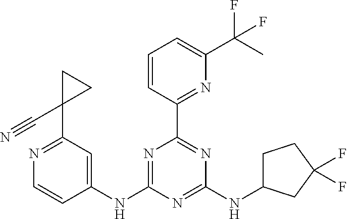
C1(NC2=NC(C3=NC(C(C)(F)F)=CC=C3)=NC(NC3CCC(F)(F)C3)=N2)=CC(C2(C#N)CC2)=NC=C1
